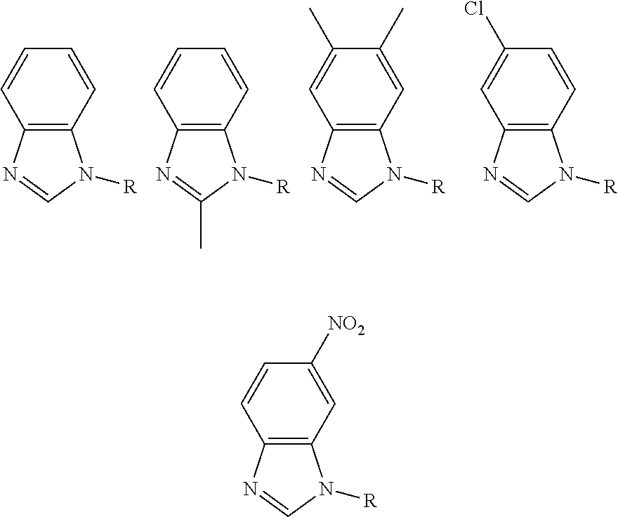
C12=C(C=CC=C1)N([R])C=N2.C12=C(C=CC=C1)N([R])C(C)=N2.C12=C(C=C(C)C(C)=C1)N([R])C=N2.C12=C(C=CC(Cl)=C1)N([R])C=N2.C12=C(C=C([NO2])C=C1)N([R])C=N2
